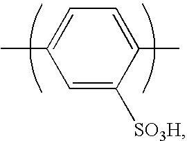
CC1=CC=C(C)C([SO3H])=C1
